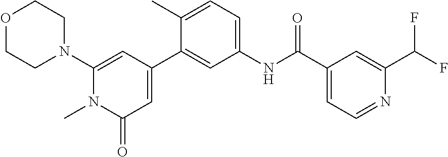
O1CCN(C2=CC(C3=CC(NC(C4=CC=NC(C(F)F)=C4)=O)=CC=C3C)=CC(=O)N2C)CC1
